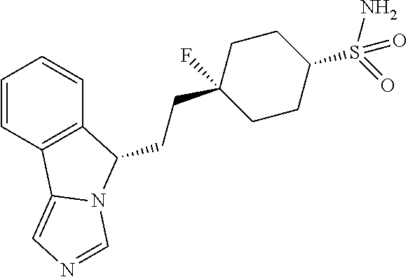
C1=CC2=C(C=C1)C(CCC1(F)CCC(S(=O)(N)=O)CC1)N1C2=CN=C1
